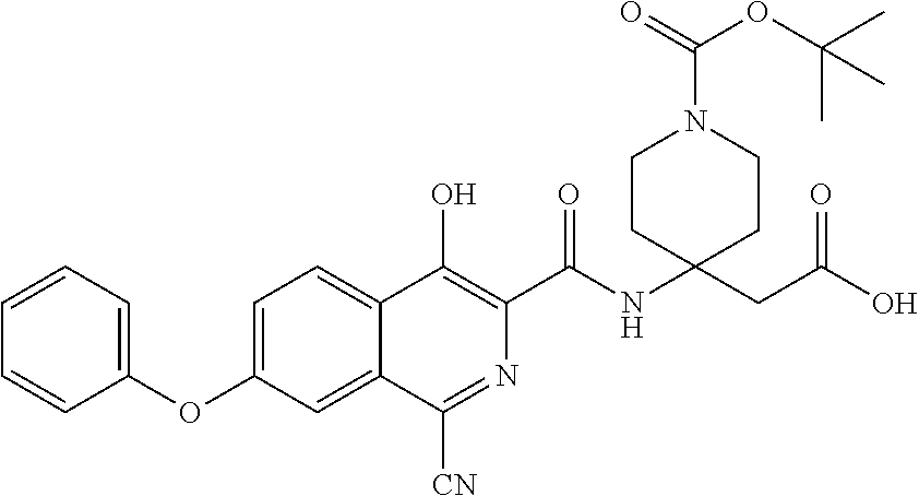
C1=CC=C(OC2=CC=C3C(=C2)C([CN])=NC(C(NC2(CC(O)=O)CCN(C(OC(C)(C)C)=O)CC2)=O)=C3O)C=C1
